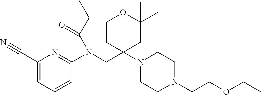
C1(C#N)=CC=CC(N(CC2(N3CCN(CCOCC)CC3)CC(C)(C)OCC2)C(CC)=O)=N1
